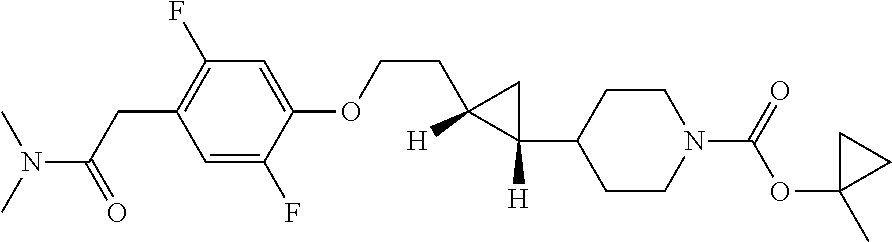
N(C(CC1=C(F)C=C(OCCC2([H])C(C3CCN(C(=O)OC4(C)CC4)CC3)([H])C2)C(F)=C1)=O)(C)C
